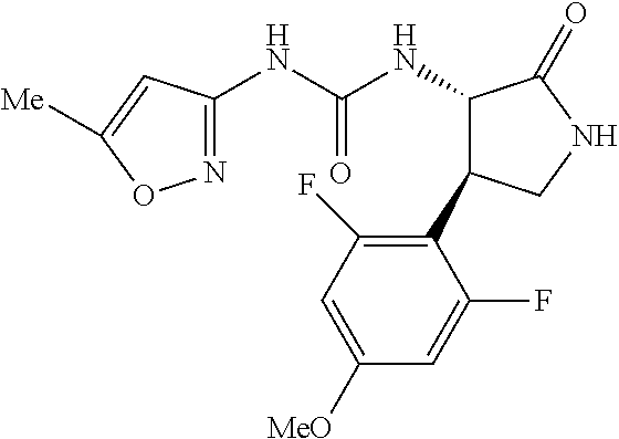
N1=C(NC(NC2C(C3=C(F)C=C([MeO])C=C3F)CNC2=O)=O)C=C([Me])O1
